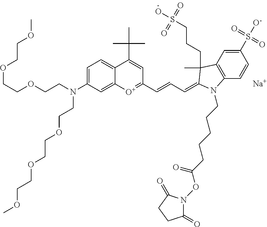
[Na].C(COCCN(C1=CC=C2C(=C1)[O+]=C(C=CC=C1C(C)(CCCS(O)(=O)=O)C3=C(C=CC(S([O-])(=O)=O)=C3)N1CCCCCC(=O)ON1C(=O)CCC1=O)C=C2C(C)(C)C)CCOCCOCCOC)OCCOC
